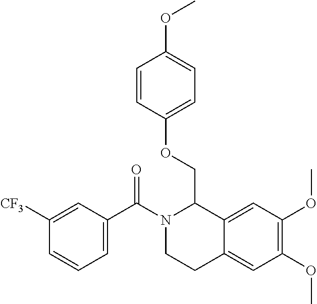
C1([CF3])=CC(C(N2CCC3=CC(OC)=C(OC)C=C3C2COC2=CC=C(OC)C=C2)=O)=CC=C1
